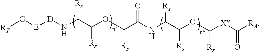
[RT][G][E][D]NC(C(OC(C(NC(C(OC([X]C([RA])=O)[Rs])[Rs])[Rs])=O)[Rs])[Rs])[Rs]
